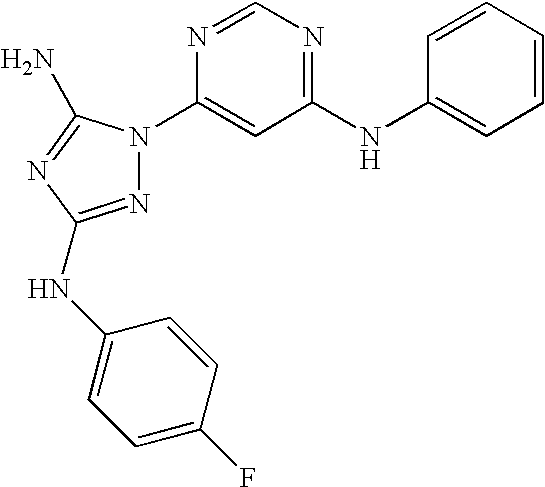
N1=C(NC2=CC=C(F)C=C2)N=C(N)N1C1=CC(NC2=CC=CC=C2)=NC=N1
